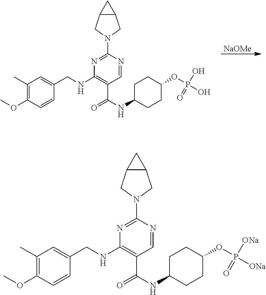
[NaOMe].N1=C(N2CC3C(C2)C3)N=CC(C(=O)NC2CCC(OP(O)(O)=O)CC2)=C1NCC1=CC(C)=C(OC)C=C1.N1=C(N2CC3C(C2)C3)N=CC(C(=O)NC2CCC(OP([ONa])([ONa])=O)CC2)=C1NCC1=CC(C)=C(OC)C=C1
